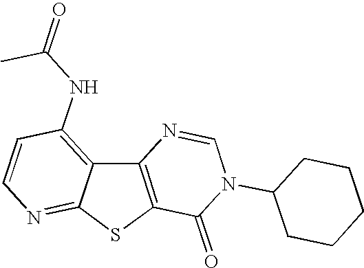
C12=C(SC3=NC=CC(NC(=O)C)=C13)C(=O)N(C1CCCCC1)C=N2
